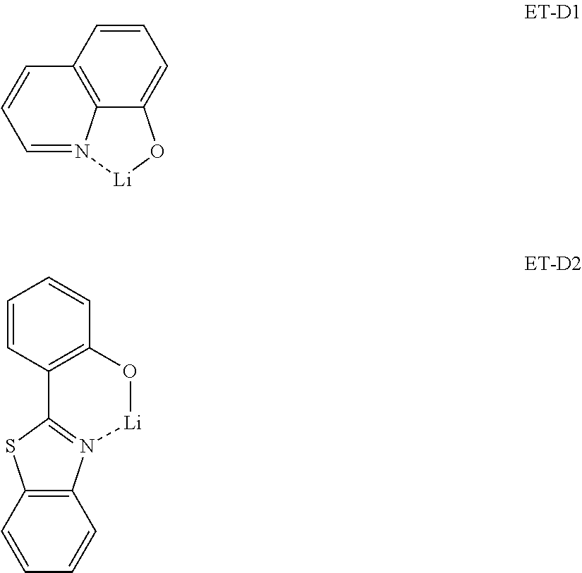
C12=CC=CC3=C1N(=CC=C3)[Li]O2.C12=C(C=CC=C1)SC1=N2[Li]OC2=C1C=CC=C2
